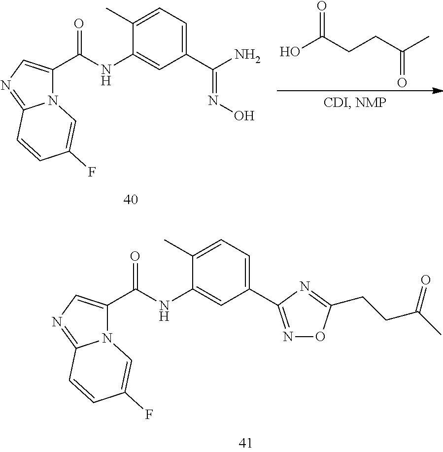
N12C(C(NC3=CC(C(N)=NO)=CC=C3C)=O)=CN=C1C=CC(F)=C2.OC(CCC(C)=O)=O.N12C(C(NC3=CC(C4=NOC(CCC(C)=O)=N4)=CC=C3C)=O)=CN=C1C=CC(F)=C2
